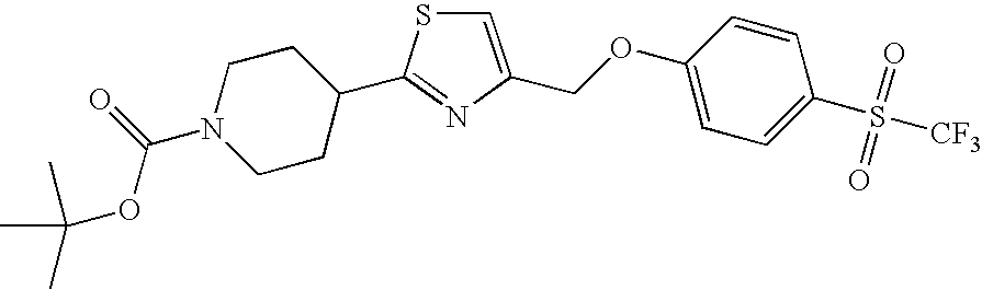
C1=C(COC2=CC=C(S(=O)(=O)[CF3])C=C2)N=C(C2CCN(C(=O)OC(C)(C)C)CC2)S1
